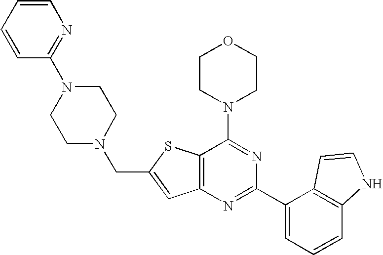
C12=C(N=C(C3=CC=CC4=C3C=CN4)N=C1N1CCOCC1)C=C(CN1CCN(C3=NC=CC=C3)CC1)S2
